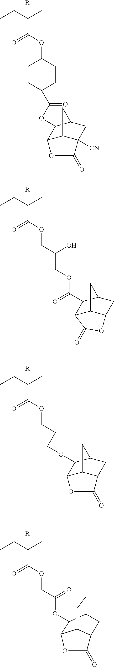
O(CCCOC1C2C3C(CC1C3)C(=O)O2)C(=O)C([R])(CC)C.O(C1CCC(C(OC2C3C4C([CN])(CC2C4)C(=O)O3)=O)CC1)C(=O)C([R])(CC)C.O(CC(COC(=O)C1C2C3C(CC1C3)OC2=O)O)C(=O)C([R])(CC)C.O(CC(OC1C2C3CCC1CC3C(=O)O2)=O)C(=O)C([R])(CC)C
